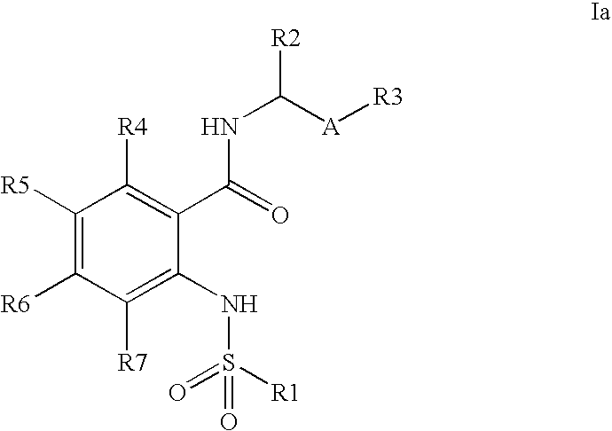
C1([R5])=C([R6])C([R7])=C(NS(=O)([R1])=O)C(C(=O)NC([A][R3])[R2])=C1[R4]
